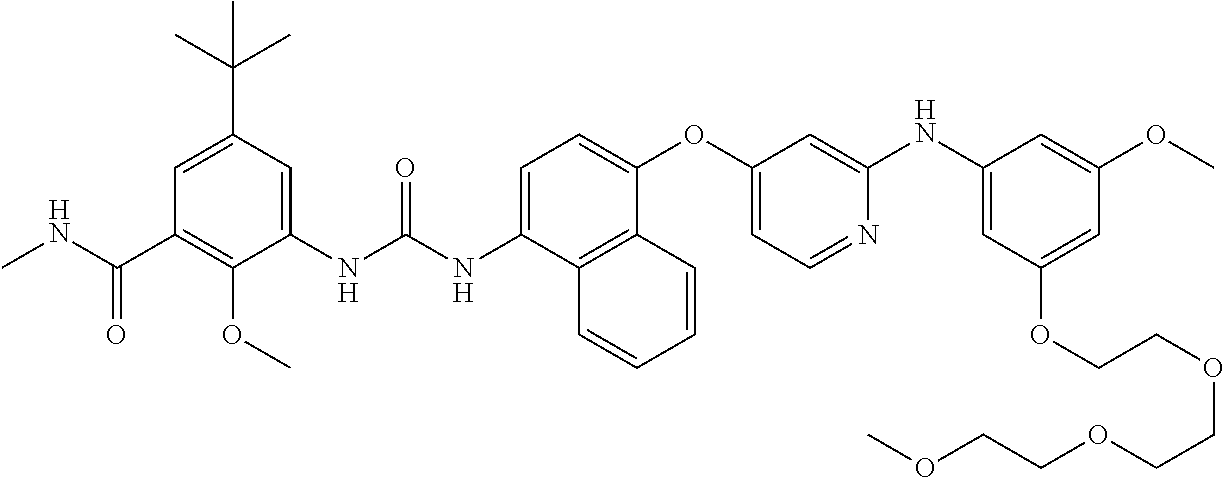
C1=C(NC(NC2=CC(C(C)(C)C)=CC(C(NC)=O)=C2OC)=O)C2=C(C(OC3=CC=NC(NC4=CC(OCCOCCOCCOC)=CC(OC)=C4)=C3)=C1)C=CC=C2
